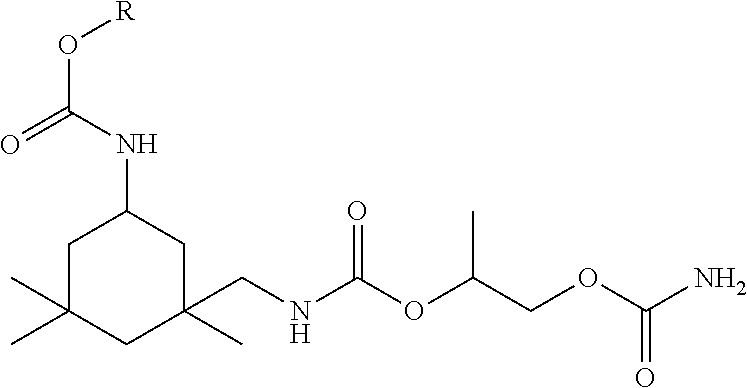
C1C(C)(C)CC(C)(CNC(OC(COC(N)=O)C)=O)CC1NC(O[R])=O
